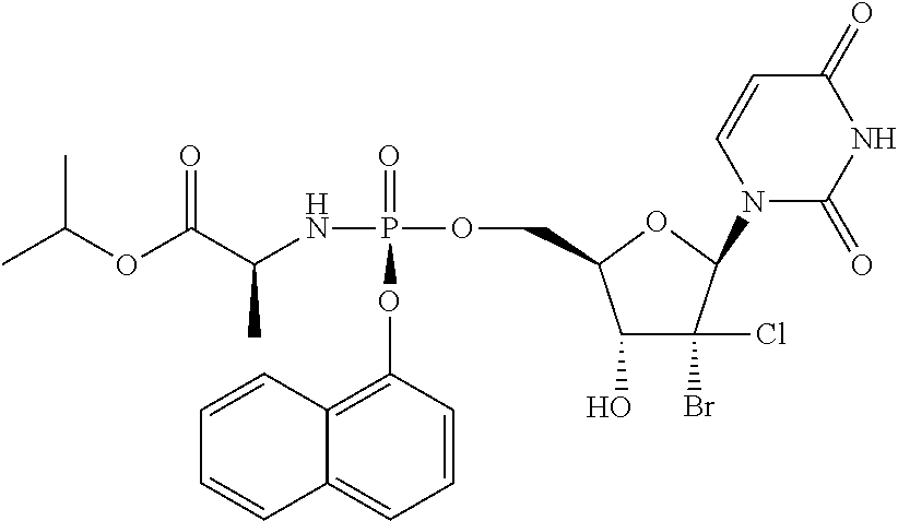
C1=CC(OP(=O)(OCC2OC(N3C(=O)NC(=O)C=C3)C(Br)(Cl)C2O)NC(C(OC(C)C)=O)C)=C2C(=C1)C=CC=C2
